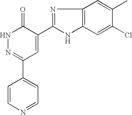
C1=CN=CC=C1C1=NNC(=O)C(C2=NC3=C(N2)C=C(Cl)C(C)=C3)=C1
